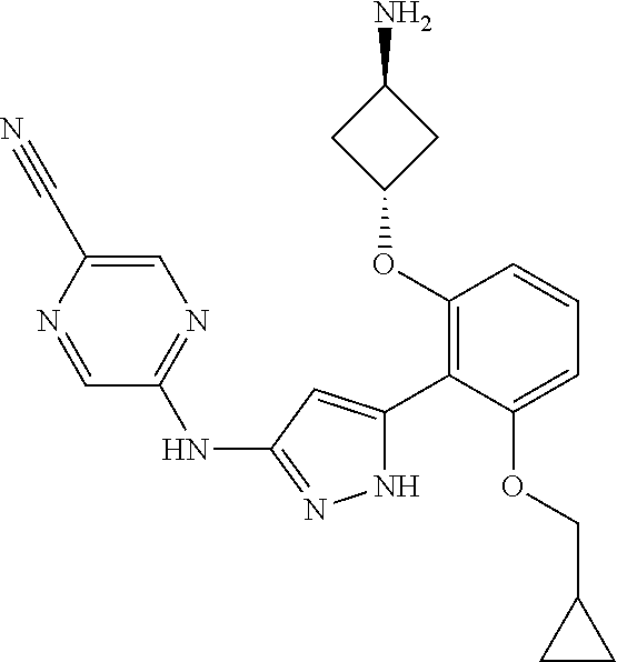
C1(OC2=C(C3=CC(NC4=NC=C(C#N)N=C4)=NN3)C(OCC3CC3)=CC=C2)CC(N)C1
